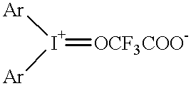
[Ar][I+]([Ar])=[OCF3COO-]
